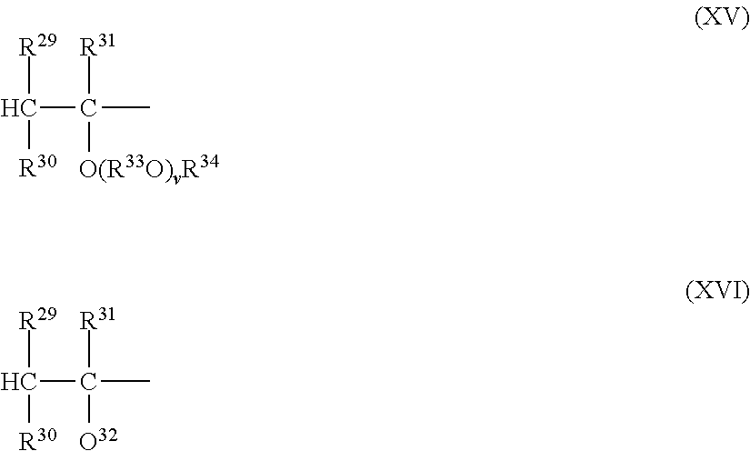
C(C(C)([R31])[O(R33O)vR34])([R29])[R30].C(C(C)([R31])[O32])([R29])[R30]
